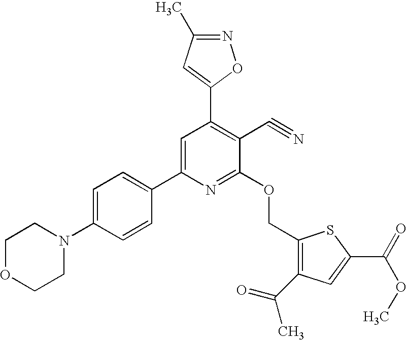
C1OCCN(C2=CC=C(C3=CC(C4=CC(C)=NO4)=C(C#N)C(OCC4=C(C(=O)C)C=C(C(=O)OC)S4)=N3)C=C2)C1
